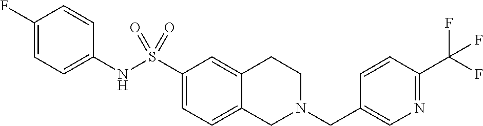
C1(F)=CC=C(NS(C2=CC=C3C(=C2)CCN(CC2=CN=C(C(F)(F)F)C=C2)C3)(=O)=O)C=C1
